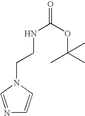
N1=CN(CCNC(OC(C)(C)C)=O)C=C1
